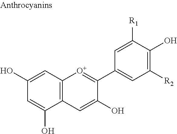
C12=C(C=C(O)C=C1O)[O+]=C(C1=CC([R2])=C(O)C([R1])=C1)C(O)=C2
